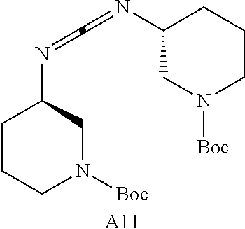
C1(N=C=NC2CCCN([Boc])C2)CN([Boc])CCC1.[A11]
